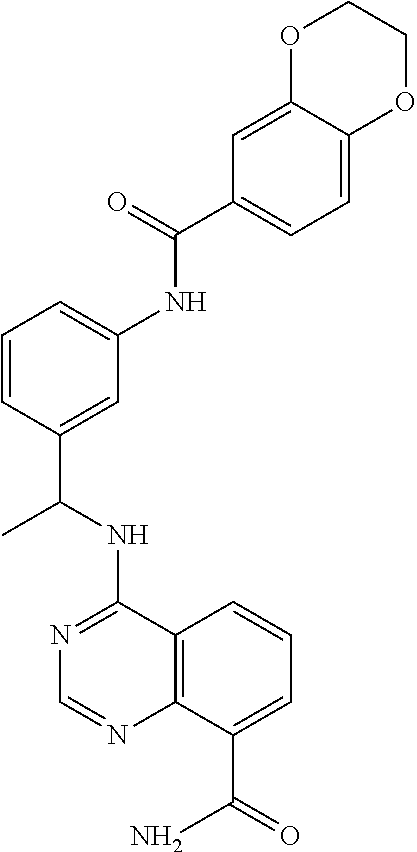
N1=C(NC(C2=CC(NC(C3=CC=C4C(=C3)OCCO4)=O)=CC=C2)C)C2=C(N=C1)C(C(=O)N)=CC=C2
